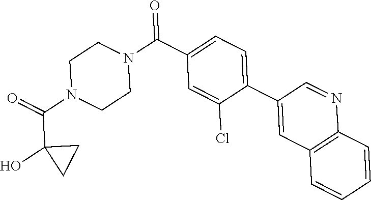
O=C(N1CCN(C(=O)C2=CC=C(C3=CC4=C(N=C3)C=CC=C4)C(Cl)=C2)CC1)C1(O)CC1
